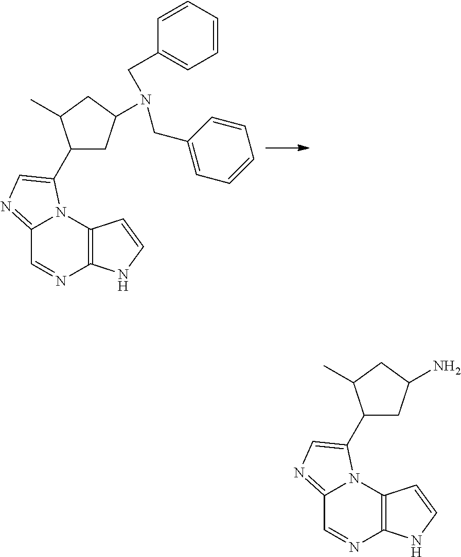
C12=NC=C(C3CC(N(CC4=CC=CC=C4)CC4=CC=CC=C4)CC3C)N1C1=C(N=C2)NC=C1.C12=NC=C(C3CC(N)CC3C)N1C1=C(N=C2)NC=C1
